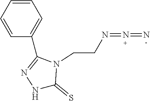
C1(C2=CC=CC=C2)=NNC(=S)N1CCN=N=N
